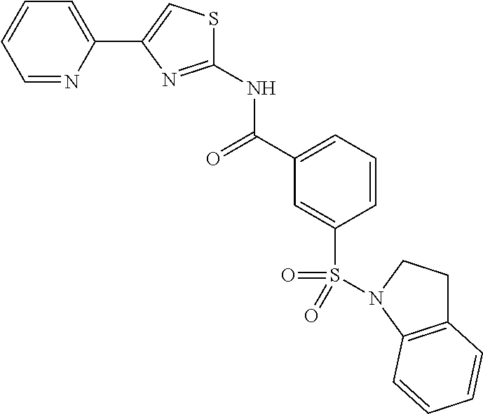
C12=C(N(S(C3=CC(C(=O)NC4=NC(C5=CC=CC=N5)=CS4)=CC=C3)(=O)=O)CC1)C=CC=C2
